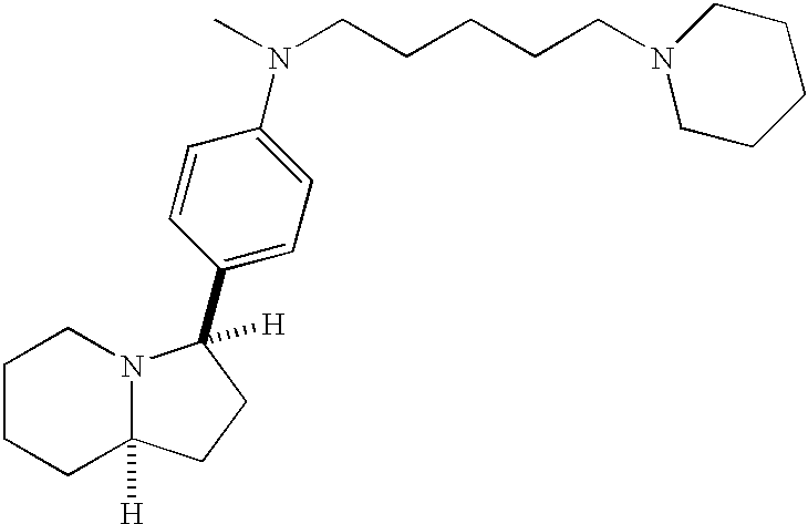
C1CCC2([H])N(C1)C([H])(C1=CC=C(N(CCCCCN3CCCCC3)C)C=C1)CC2
